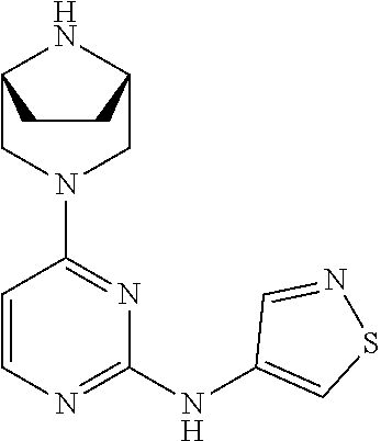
C12CN(C3=NC(NC4=CSN=C4)=NC=C3)CC(N1)CC2
